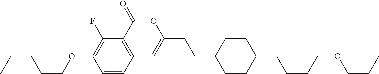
C1=CC2=C(C(F)=C1OCCCCC)C(=O)OC(CCC1CCC(CCCCOCCC)CC1)=C2
